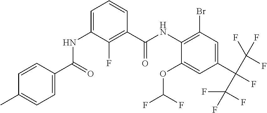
C1=CC(C(=O)NC2=CC=CC(C(NC3=C(Br)C=C(C(C(F)(F)F)(C(F)(F)F)F)C=C3OC(F)F)=O)=C2F)=CC=C1C
